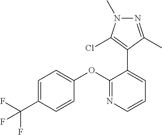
C1=C(C(F)(F)F)C=CC(OC2=NC=CC=C2C2=C(Cl)N(C)N=C2C)=C1
